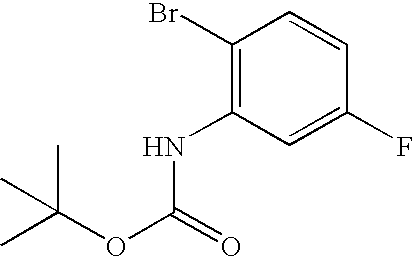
C1(Br)=C(NC(OC(C)(C)C)=O)C=C(F)C=C1
